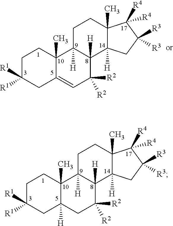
C1C([R1])([R1])CC2=CC([R2])([R2])C3([H])C([H])(C2(C)C1)CCC1(C)C3([H])CC([R3])([R3])C1([R4])[R4].C1C([R1])([R1])CC2([H])C(C)(C1)C1([H])C([H])(C([R2])([R2])C2)C2([H])C(C)(CC1)C([R4])([R4])C([R3])([R3])C2
